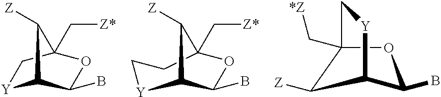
[Y]1C2C(B)OC(C[Z*])(C1)C2[Z].C12(C[*Z])OC(B)C([Y]C1)C2[Z].C12C(B)OC(C[Z*])(CC[Y]1)C2[Z]
